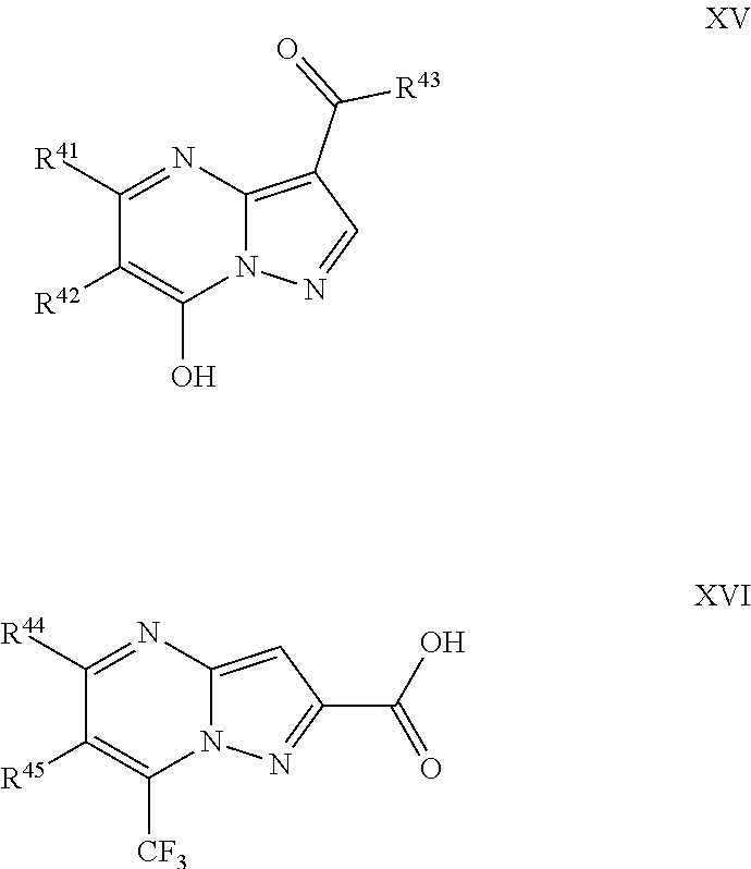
C12=C(C(=O)[R43])C=NN1C(O)=C([R42])C([R41])=N2.C12=CC(C(O)=O)=NN1C([CF3])=C([R45])C([R44])=N2
